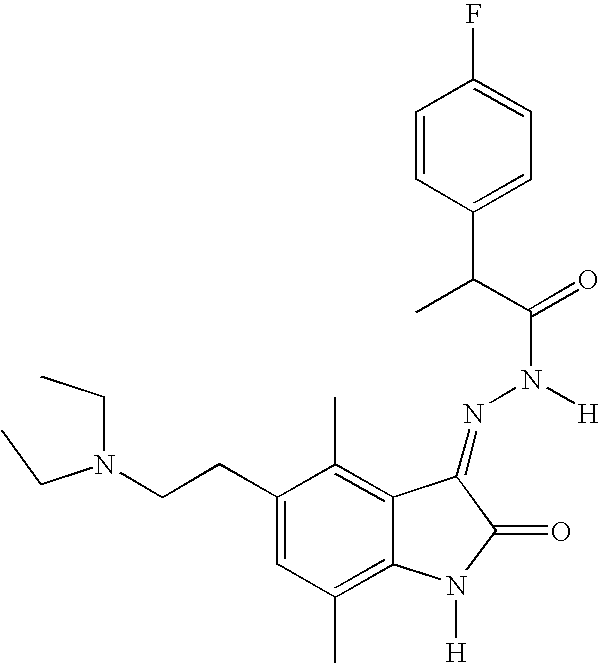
N(CC)(CC)CCC1=CC(C)=C2C(=C1C)C(=NN(C(C(C)C1=CC=C(F)C=C1)=O)[H])C(=O)N2[H]
